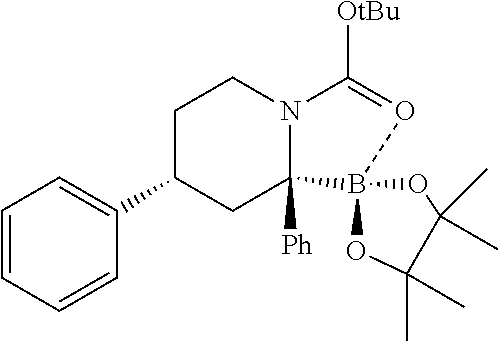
C1N2C([OtBu])=OB3(C2([Ph])CC(C2=CC=CC=C2)C1)OC(C)(C)C(C)(C)O3
